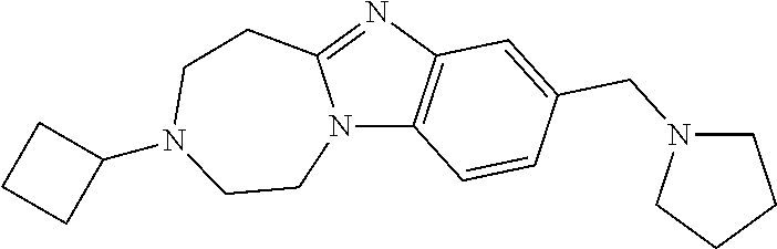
N12C3=C(N=C1CCN(C1CCC1)CC2)C=C(CN1CCCC1)C=C3
